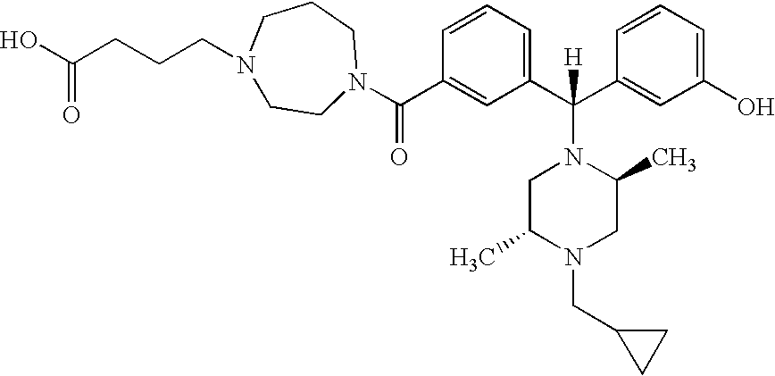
C1=CC=C(C(C2=CC(O)=CC=C2)([H])N2CC(C)N(CC3CC3)CC2C)C=C1C(=O)N1CCN(CCCC(O)=O)CCC1
